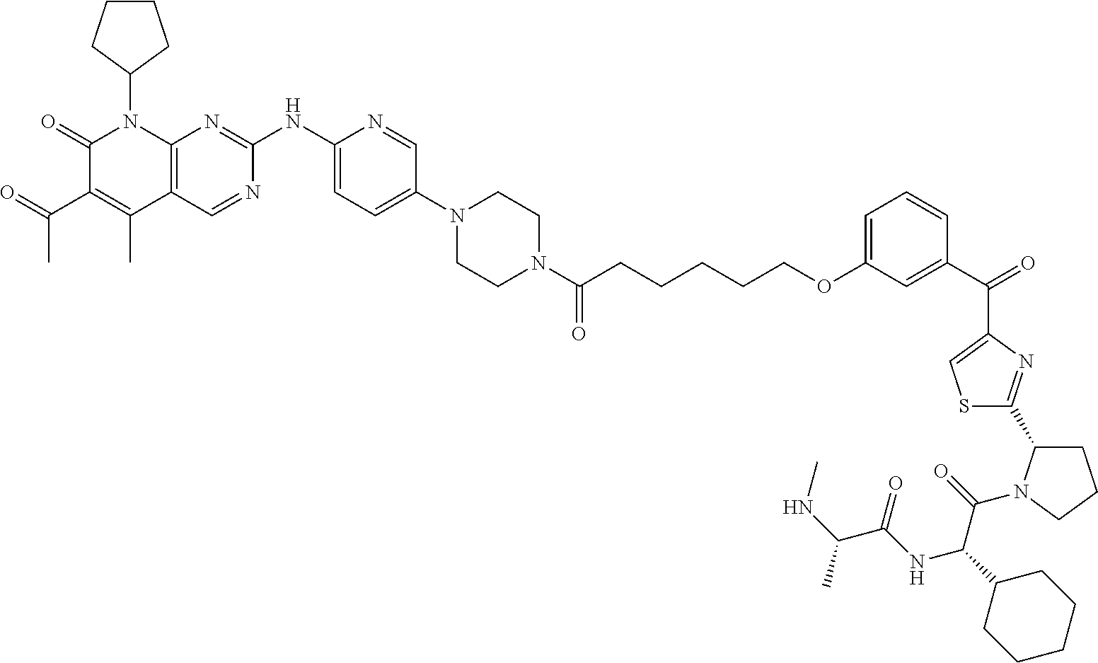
C1(=O)C(C(C)=O)=C(C)C2=C(N1C1CCCC1)N=C(NC1=CC=C(N3CCN(C(CCCCCOC4=CC=CC(C(=O)C5=CSC(C6CCCN6C(=O)C(C6CCCCC6)NC(C(NC)C)=O)=N5)=C4)=O)CC3)C=N1)N=C2
